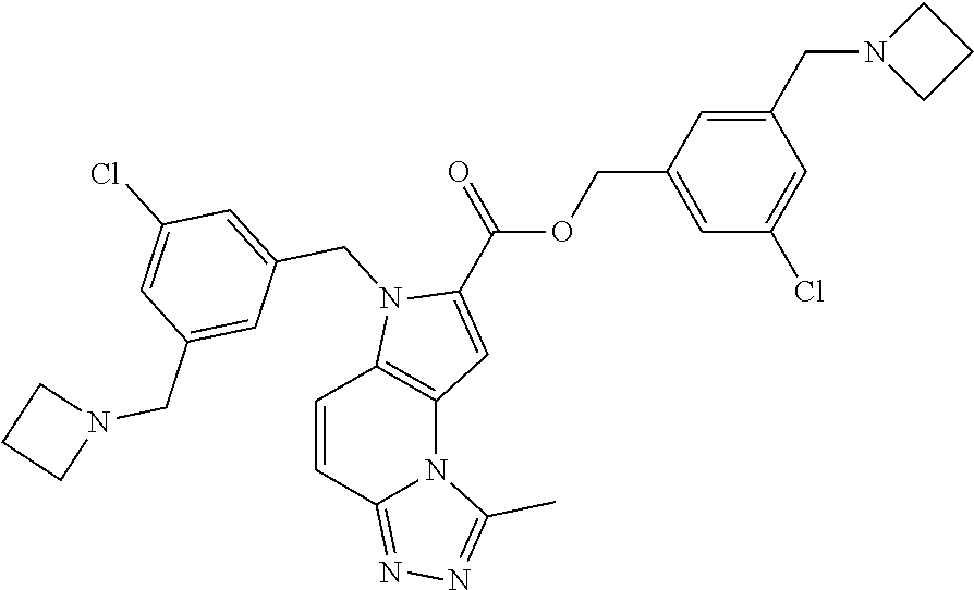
C1(CN2CCC2)=CC(COC(C2=CC3=C(N2CC2=CC(Cl)=CC(CN4CCC4)=C2)C=CC2=NN=C(C)N32)=O)=CC(Cl)=C1
